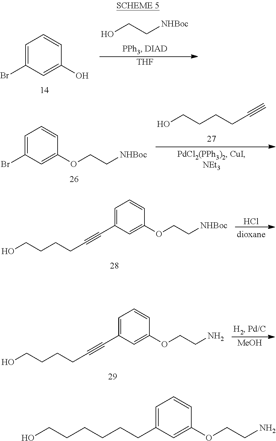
C1=C(Br)C=C(O)C=C1.OCC[NHBoc].[THF].OCCCCC#C.C1=C(Br)C=C(OCC[NHBoc])C=C1.Cl.C1=C(C#CCCCCO)C=C(OCC[NHBoc])C=C1.[MeOH].C1=C(C#CCCCCO)C=C(OCCN)C=C1.C1=C(CCCCCCO)C=C(OCCN)C=C1
